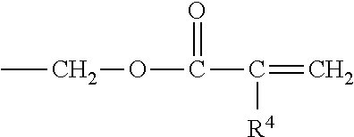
CCOC(=O)C([R4])=C
